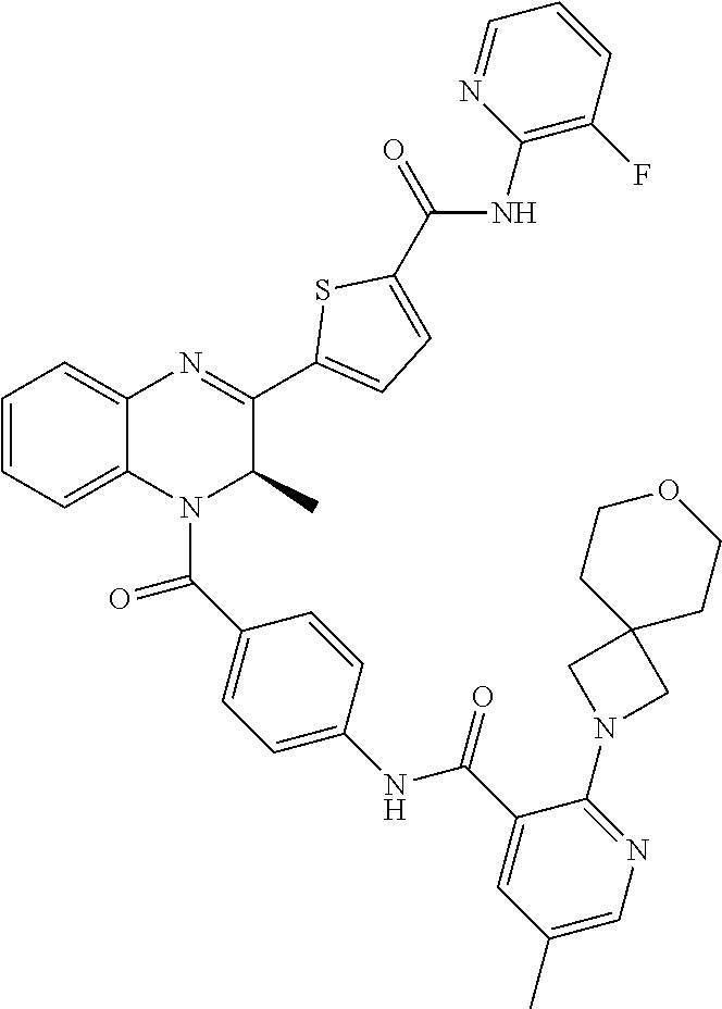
C1=CC=C2C(=C1)N=C(C1=CC=C(C(=O)NC3=C(F)C=CC=N3)S1)C(C)N2C(C1=CC=C(NC(C2=CC(C)=CN=C2N2CC3(C2)CCOCC3)=O)C=C1)=O
